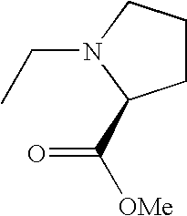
CCN1CCCC1C(=O)[OMe]
